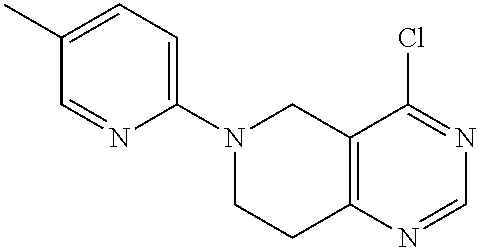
C1(N2CCC3=C(C2)C(Cl)=NC=N3)=CC=C(C)C=N1
